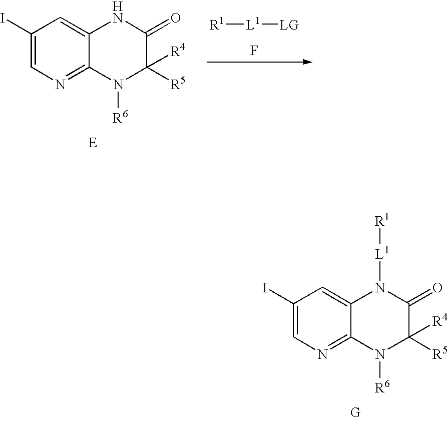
C1(I)=CN=C2C(=C1)N([L1][R1])C(=O)C([R5])([R4])N2[R6].[R1][L1][LG].F.C1(I)=CN=C2C(=C1)NC(=O)C([R5])([R4])N2[R6]
